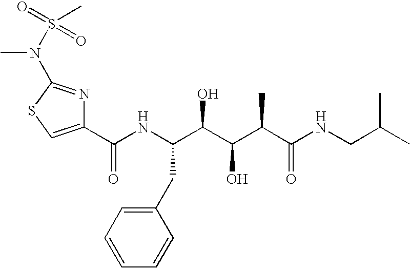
C1(C(NC(C(C(C(C(NCC(C)C)=O)C)O)O)CC2=CC=CC=C2)=O)=CSC(N(S(=O)(=O)C)C)=N1
